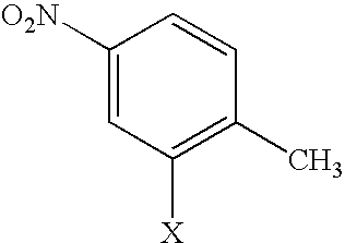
C1([O2N])=CC([X])=C(C)C=C1
